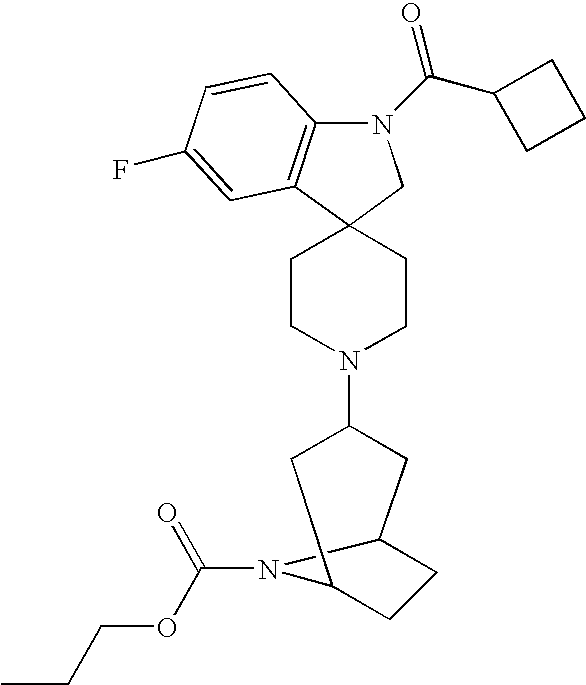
N1(C(C2CCC2)=O)C2=C(C3(C1)CCN(C1CC4CCC(C1)N4C(=O)OCCC)CC3)C=C(F)C=C2
